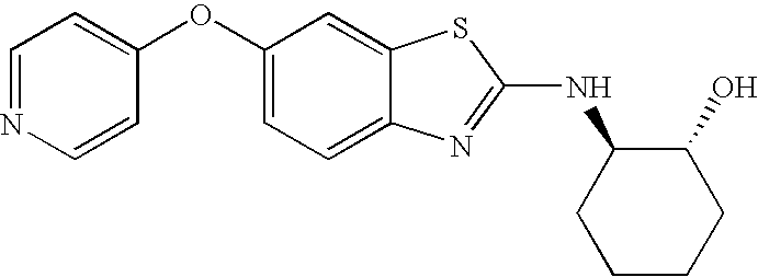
C1=NC=CC(OC2=CC=C3C(=C2)SC(NC2CCCCC2O)=N3)=C1
